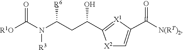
[R1O]C(N(C(CC(C1=[X1]C(C([N(RT)2])=O)=C[X2]1)O)[R6])[R3])=O
